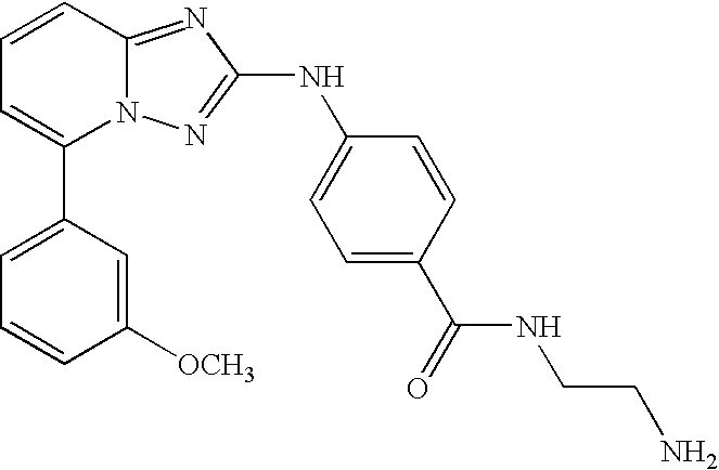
C1(C2=CC=CC3=NC(NC4=CC=C(C(NCCN)=O)C=C4)=NN23)=CC=CC([OCH3])=C1
